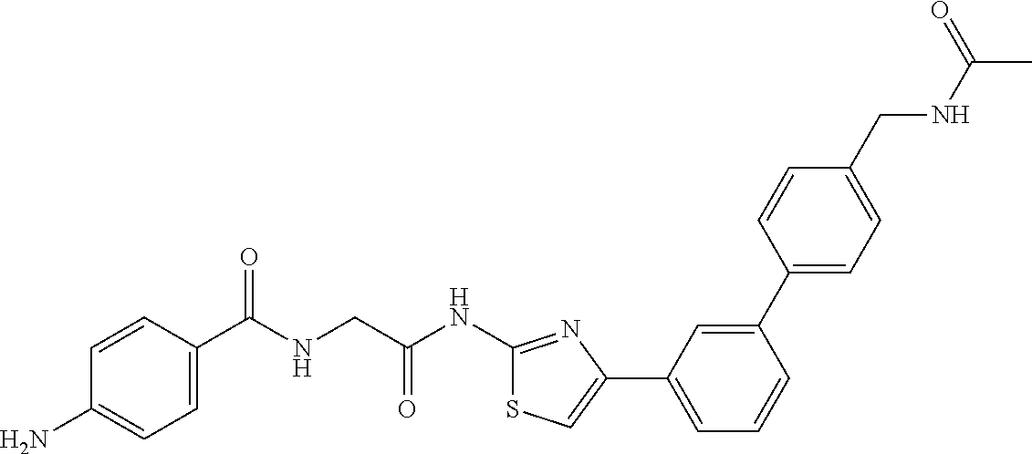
C1=CC(C(NCC(NC2=NC(C3=CC=CC(C4=CC=C(CNC(C)=O)C=C4)=C3)=CS2)=O)=O)=CC=C1N
